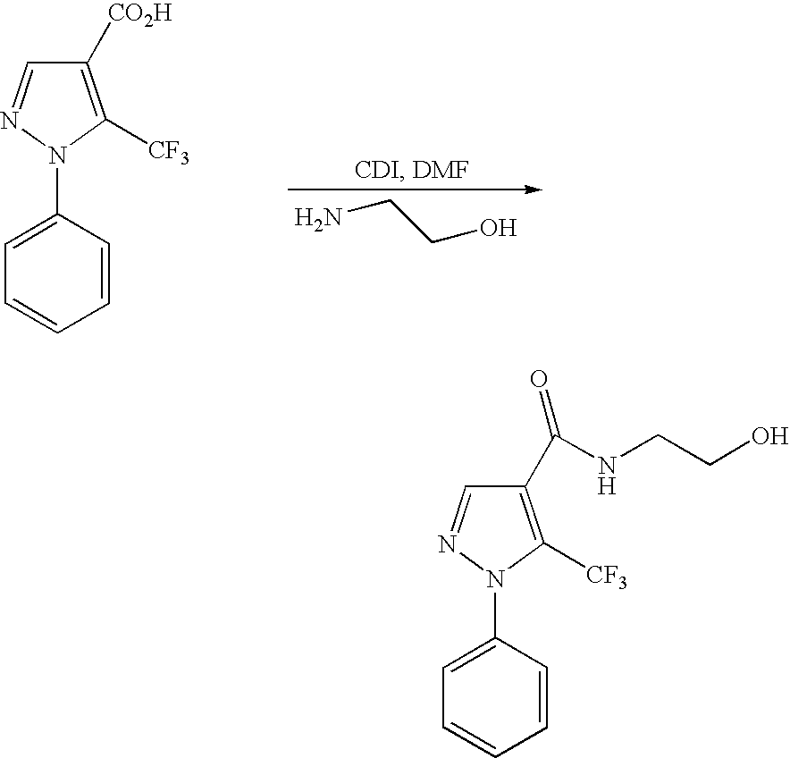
C1(C(=O)NCCO)=C([CF3])N(C2=CC=CC=C2)N=C1.C1([CO2H])=C([CF3])N(C2=CC=CC=C2)N=C1.NCCO
